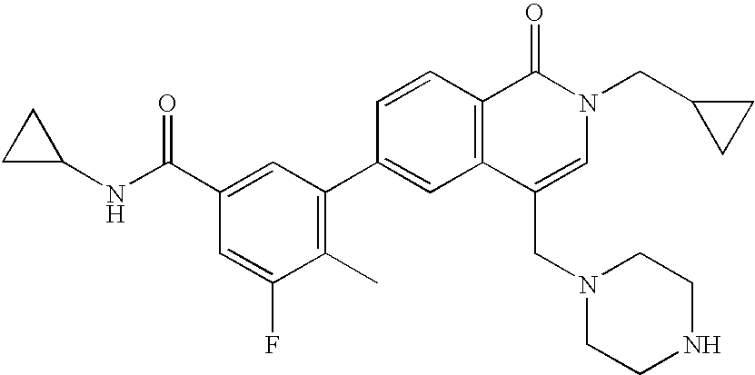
C1C(NC(C2=CC(C3=CC4=C(C=C3)C(=O)N(CC3CC3)C=C4CN3CCNCC3)=C(C)C(F)=C2)=O)C1
